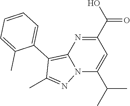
N12C(C(C)C)=CC(C(O)=O)=NC1=C(C1=CC=CC=C1C)C(C)=N2
